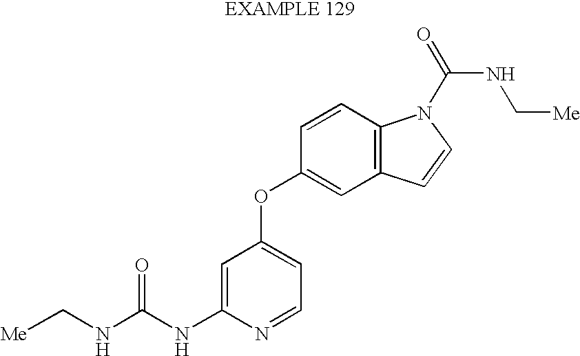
C(NC(NC1=CC(OC2=CC3=C(C=C2)N(C(=O)NC[Me])C=C3)=CC=N1)=O)[Me]
